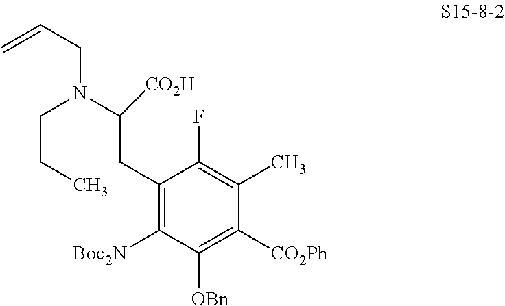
C1(CC(N(CCC)CC=C)[CO2H])=C([Boc2N])C([OBn])=C([CO2Ph])C(C)=C1F
